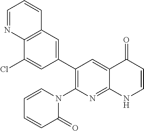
C12=C(C=C(C3=C(N4C=CC=CC4=O)N=C4C(=C3)C(=O)C=CN4)C=C1Cl)C=CC=N2
